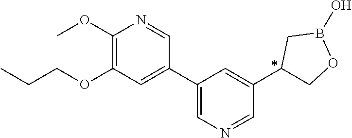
C1(OC)=C(OCCC)C=C(C2=CN=CC(C3COB(O)C3)=C2)C=N1
